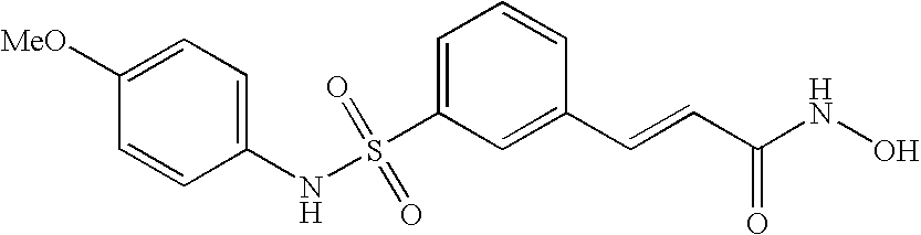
C1([MeO])=CC=C(NS(C2=CC=CC(C=CC(NO)=O)=C2)(=O)=O)C=C1
